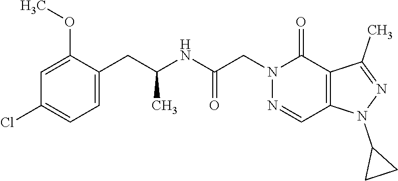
C1(N2C3=C(C(C)=N2)C(=O)N(CC(NC(CC2=CC=C(Cl)C=C2OC)C)=O)N=C3)CC1
